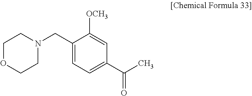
C1(CN2CCOCC2)=CC=C(C(C)=O)C=C1[OCH3]
